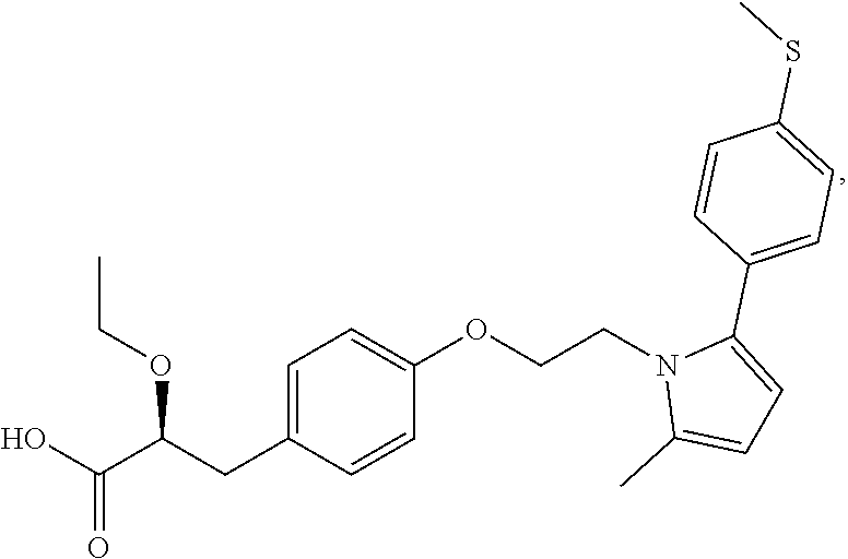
OC(C(CC1=CC=C(OCCN2C(C)=CC=C2C2=CC=C(SC)C=C2)C=C1)OCC)=O
